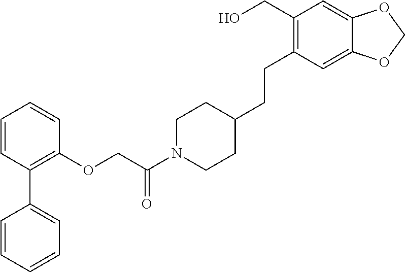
C1=CC(C2=CC=CC=C2)=C(OCC(N2CCC(CCC3=C(CO)C=C4C(=C3)OCO4)CC2)=O)C=C1
